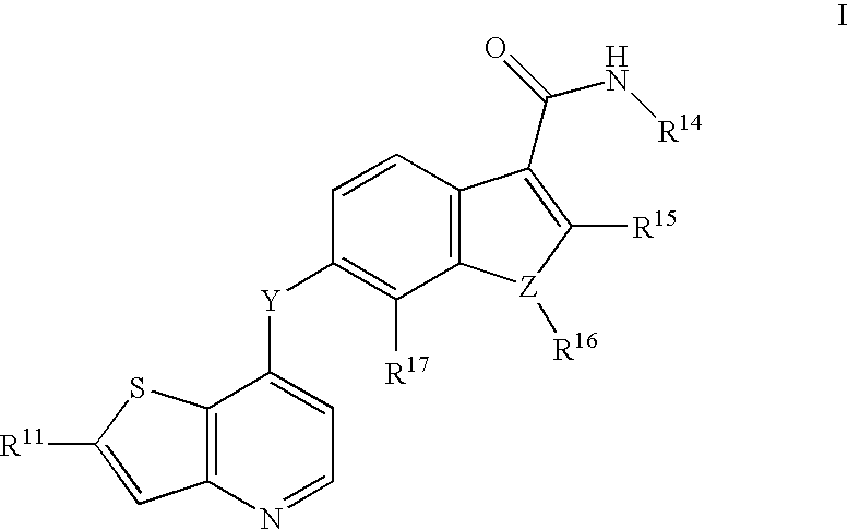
[R11]C1=CC2=C(S1)C([Y]C1=C([R17])C3=C(C=C1)C(C(=O)N[R14])=C([R15])[Z]3[R16])=CC=N2
